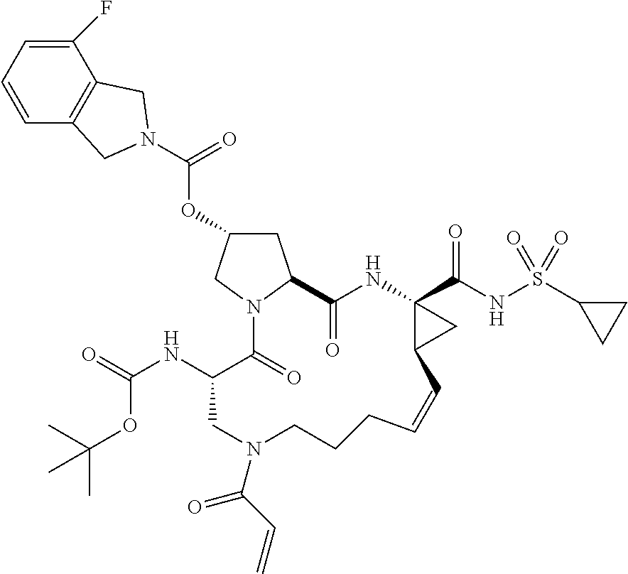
C1(F)=CC=CC2=C1CN(C(=O)OC1CC3C(=O)NC4(C(NS(C5CC5)(=O)=O)=O)C(C4)C=CCCCN(C(=O)C=C)CC(NC(=O)OC(C)(C)C)C(=O)N3C1)C2
